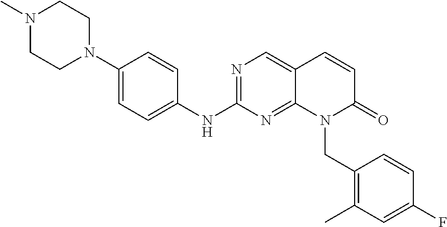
C1(N2CCN(C)CC2)=CC=C(NC2=NC=C3C(=N2)N(CC2=C(C)C=C(F)C=C2)C(=O)C=C3)C=C1
